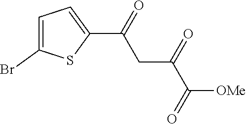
C(C(=O)[OMe])(CC(C1=CC=C(Br)S1)=O)=O
